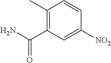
C1(C)=C(C(N)=O)C=C([NO2])C=C1
